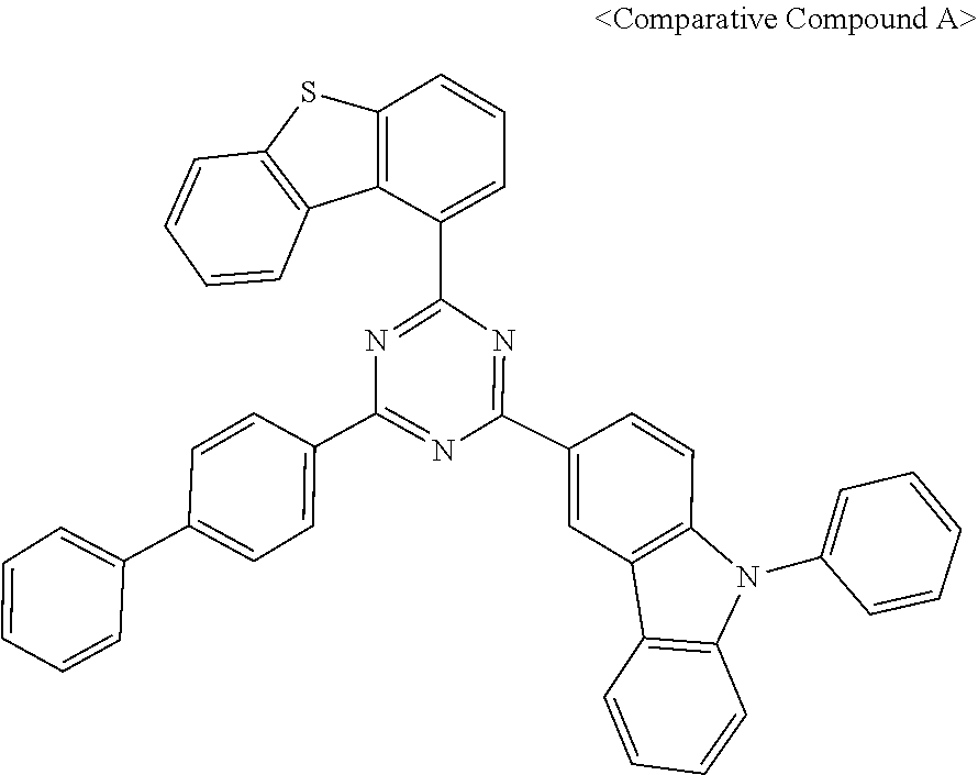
N1=C(C2=CC=C(C3=CC=CC=C3)C=C2)N=C(C2=CC=CC3=C2C2=C(C=CC=C2)S3)N=C1C1=CC2=C(C=C1)N(C1=CC=CC=C1)C1=C2C=CC=C1
